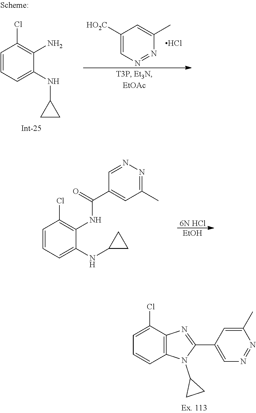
C1=CC=C(NC2CC2)C(NC(C2=CC(C)=NN=C2)=O)=C1Cl.[EtOH].[6N HCl].C1=C(Cl)C2=C(C=C1)N(C1CC1)C(C1=CN=NC(C)=C1)=N2.C1([HO2C])=CN=NC(C)=C1.Cl.C1=CC=C(NC2CC2)C(N)=C1Cl
